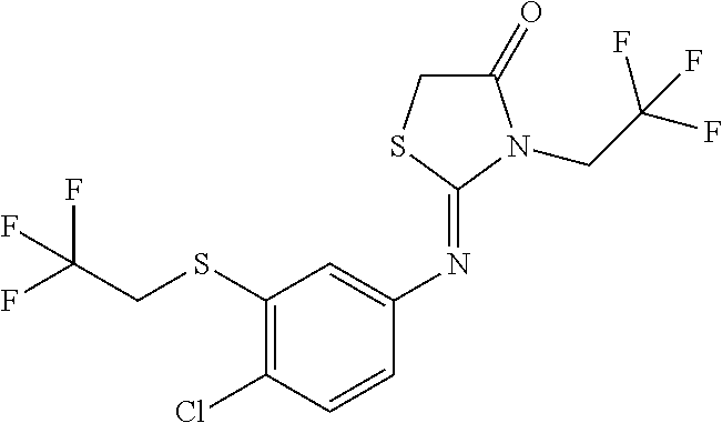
N(C1=CC(SCC(F)(F)F)=C(Cl)C=C1)=C1N(CC(F)(F)F)C(=O)CS1
